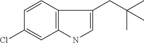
C12=C(NC=C1CC(C)(C)C)C=C(Cl)C=C2
